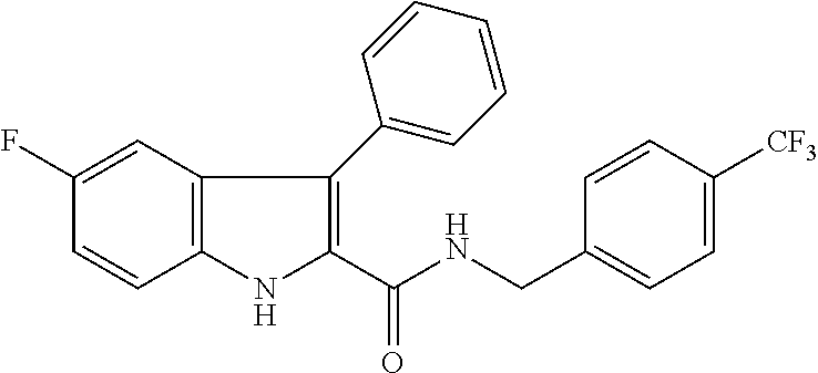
C1(F)=CC2=C(C=C1)NC(C(NCC1=CC=C([CF3])C=C1)=O)=C2C1=CC=CC=C1
